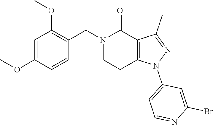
C1=C(OC)C=CC(CN2C(=O)C3=C(CC2)N(C2=CC=NC(Br)=C2)N=C3C)=C1OC
